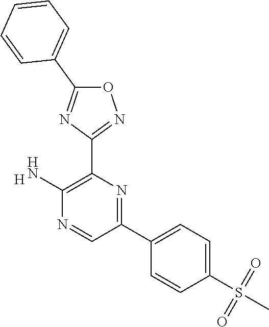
[H].C1(N)=C(C2=NOC(C3=CC=CC=C3)=N2)N=C(C2=CC=C(S(=O)(=O)C)C=C2)C=N1
